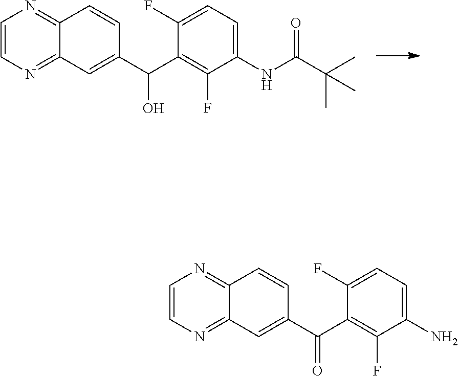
C1=CN=C2C(=N1)C=CC(C(C1=C(F)C(NC(=O)C(C)(C)C)=CC=C1F)O)=C2.C1=CN=C2C(=N1)C=CC(C(C1=C(F)C(N)=CC=C1F)=O)=C2
